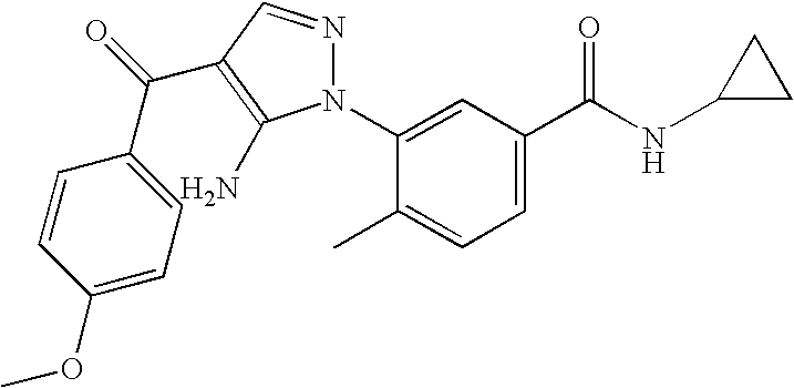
C1=C(N2N=CC(C(=O)C3=CC=C(OC)C=C3)=C2N)C(C)=CC=C1C(NC1CC1)=O
